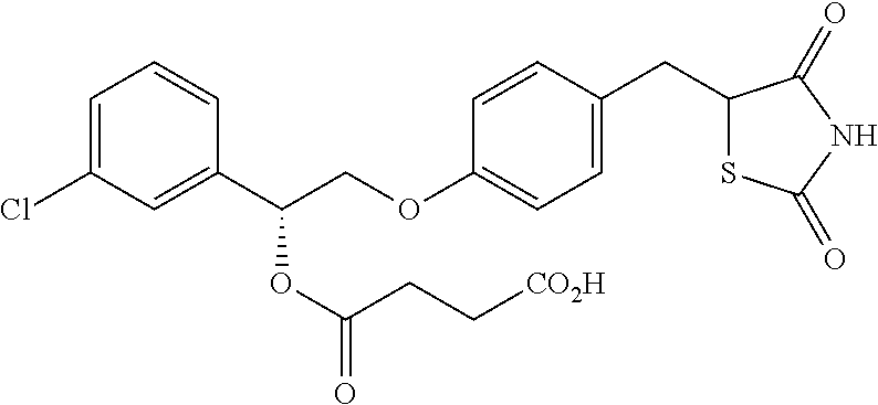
C1=C(Cl)C=C(C(COC2=CC=C(CC3SC(=O)NC3=O)C=C2)OC(CC[CO2H])=O)C=C1
